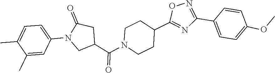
N1(C2=CC=C(C)C(C)=C2)CC(C(N2CCC(C3=NC(C4=CC=C(OC)C=C4)=NO3)CC2)=O)CC1=O
